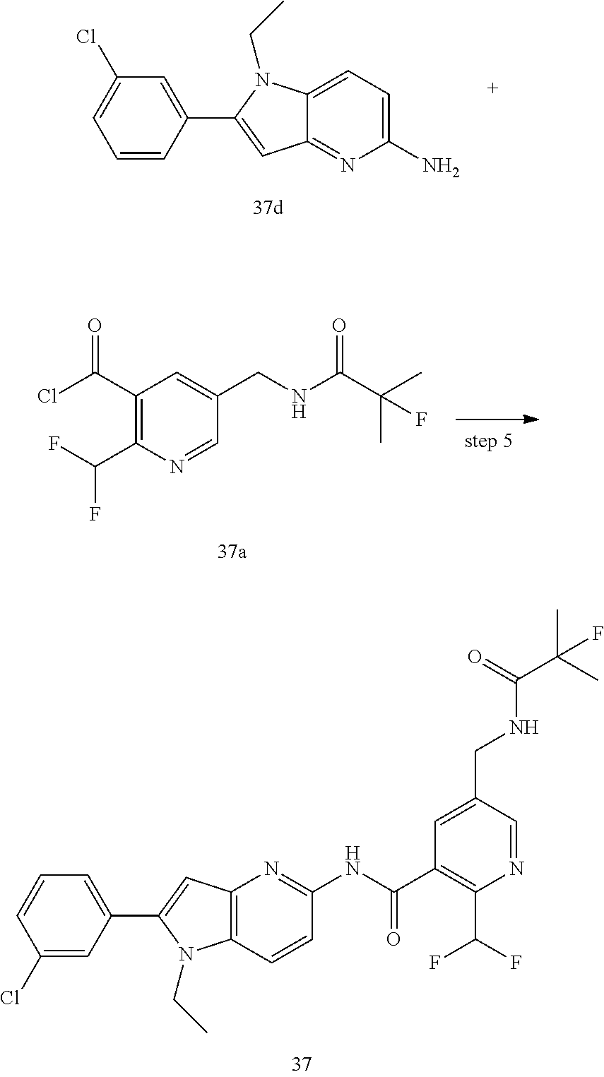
C12=CC=C(N)N=C1C=C(C1=CC(Cl)=CC=C1)N2CC.C1(C(Cl)=O)=C(C(F)F)N=CC(CNC(C(C)(C)F)=O)=C1.C12=C(C=CC(NC(C3=C(C(F)F)N=CC(CNC(C(C)(C)F)=O)=C3)=O)=N1)N(CC)C(C1=CC=CC(Cl)=C1)=C2
